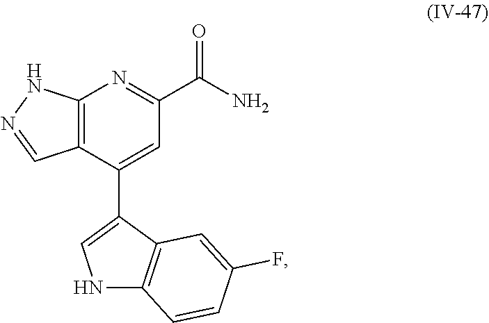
C12=C(C(C3=CNC4=C3C=C(F)C=C4)=CC(C(N)=O)=N1)C=NN2
